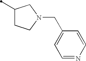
C1(C)CCN(CC2=CC=NC=C2)C1
